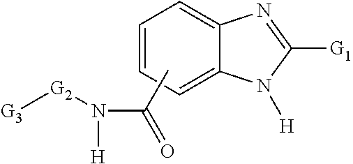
C1=CC=C2C(=C1)N=C([G1])N2[H].N(C(=O)C)([H])[G2][G3]
